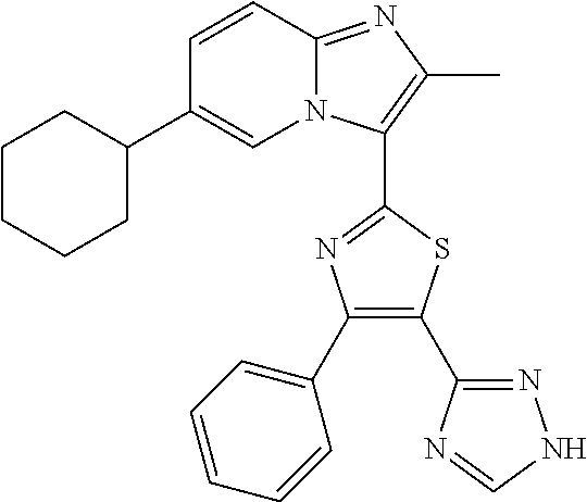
C1(C2=C(C)N=C3N2C=C(C2CCCCC2)C=C3)=NC(C2=CC=CC=C2)=C(C2=NNC=N2)S1
